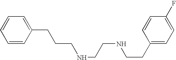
C(NCCNCCC1=CC=C(F)C=C1)CCC1=CC=CC=C1
